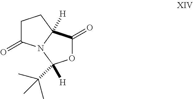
C1C(=O)N2C([H])(C1)C(=O)OC2([H])C(C)(C)C
